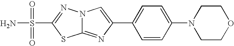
NS(C1=NN2C(=NC(C3=CC=C(N4CCOCC4)C=C3)=C2)S1)(=O)=O
